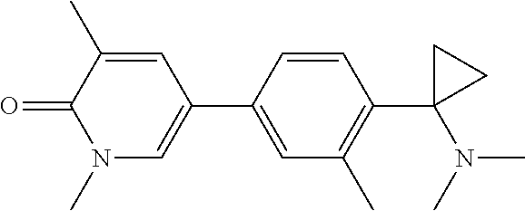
O=C1C(C)=CC(C2=CC(C)=C(C3(N(C)C)CC3)C=C2)=CN1C
